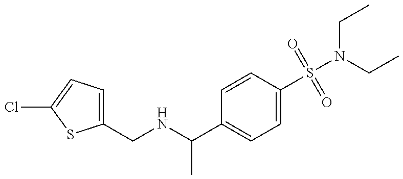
C1(CNC(C)C2=CC=C(S(N(CC)CC)(=O)=O)C=C2)=CC=C(Cl)S1
